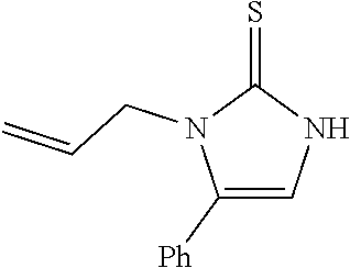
C1([Ph])=CNC(=S)N1CC=C
